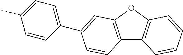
C12=C(OC3=C1C=CC=C3)C=C(C1=CC=C(C)C=C1)C=C2
